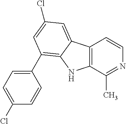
C12=C(C(C)=NC=C1)NC1=C(C3=CC=C(Cl)C=C3)C=C(Cl)C=C21
